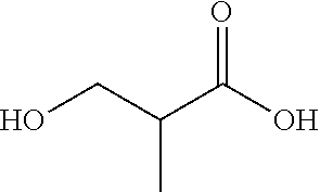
OC(C(CO)C)=O
